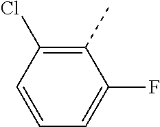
C1(C)=C(Cl)C=CC=C1F
